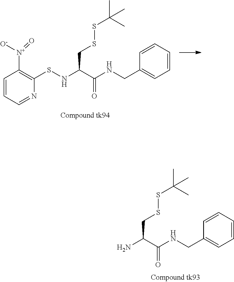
C1=CC=NC(SNC(C(NCC2=CC=CC=C2)=O)CSSC(C)(C)C)=C1[N+]([O-])=O.NC(C(NCC1=CC=CC=C1)=O)CSSC(C)(C)C
